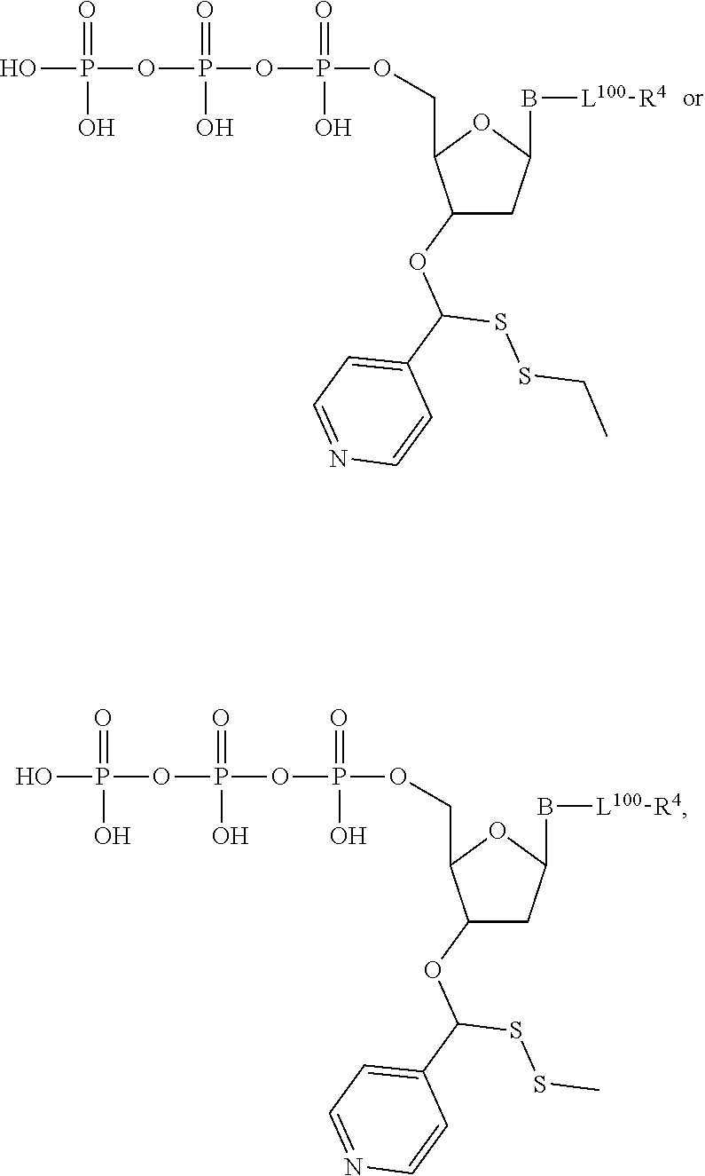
OP(OP(OP(=O)(O)OCC1C(OC(C2=CC=NC=C2)SSC)CC(B[L100][R4])O1)(=O)O)(=O)O.OP(OP(OP(=O)(O)OCC1C(OC(C2=CC=NC=C2)SSCC)CC(B[L100][R4])O1)(=O)O)(=O)O
